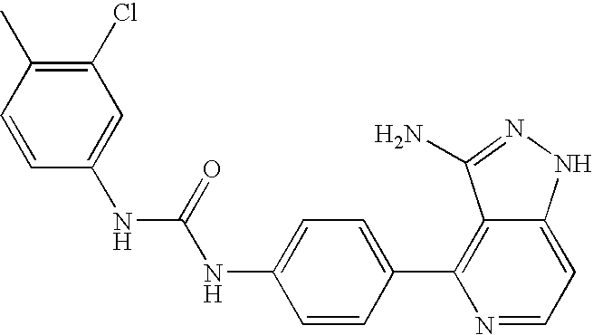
C1(NC(NC2=CC(Cl)=C(C)C=C2)=O)=CC=C(C2=C3C(=CC=N2)NN=C3N)C=C1
